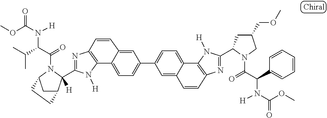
C12=C(N=C(C3([H])C4CC(N3C(=O)C(C(C)C)N([H])C(OC)=O)CC4)N1[H])C=CC1=CC(C3=CC=C4C5=C(N=C(C6CC(COC)CN6C(=O)C(C6=CC=CC=C6)N([H])C(OC)=O)N5[H])C=CC4=C3)=CC=C21
